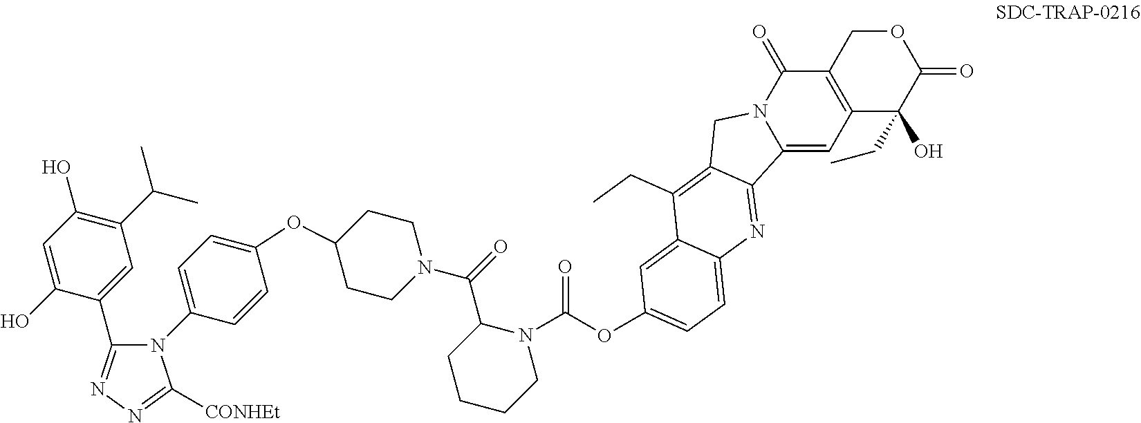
C1=C(O)C(C2=NN=C([CONHEt])N2C2=CC=C(OC3CCN(C(=O)C4CCCCN4C(=O)OC4=CC=C5C(=C4)C(CC)=C4CN6C(=O)C7=C(C(O)(CC)C(=O)OC7)C=C6C4=N5)CC3)C=C2)=CC(C(C)C)=C1O
